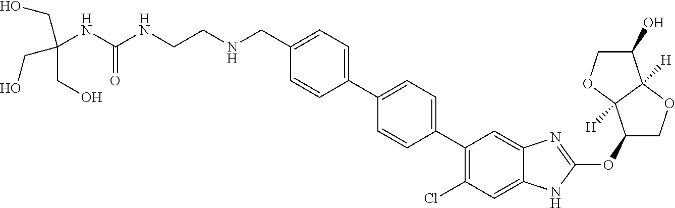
C(C1=CC=C(C2=CC=C(C3=C(Cl)C=C4C(=C3)N=C(OC3COC5([H])C3([H])OCC5O)N4)C=C2)C=C1)NCCNC(NC(CO)(CO)CO)=O
